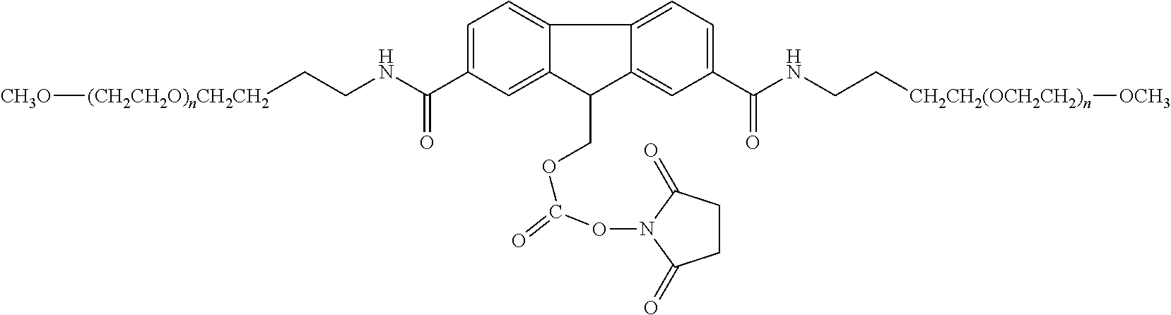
C1=C(C(NCC[(CH2CH2O)nCH2CH2][CH3O])=O)C=C2C(=C1)C1=CC=C(C(NCC[CH2CH2(OCH2CH2)n][OCH3])=O)C=C1C2COC(=O)ON1C(=O)CCC1=O
